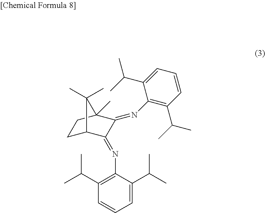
C1C2C(=NC3=C(C(C)C)C=CC=C3C(C)C)C(=NC3=C(C(C)C)C=CC=C3C(C)C)C(C)(C1)C2(C)C
